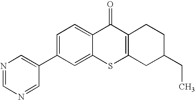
C1(C2=CN=CN=C2)=CC=C2C(=C1)SC1=C(C2=O)CCC(CC)C1
